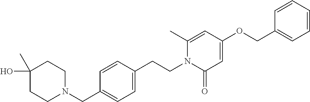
C1(O)(C)CCN(CC2=CC=C(CCN3C(=O)C=C(OCC4=CC=CC=C4)C=C3C)C=C2)CC1
